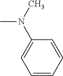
C1(N(C)C)=CC=CC=C1
